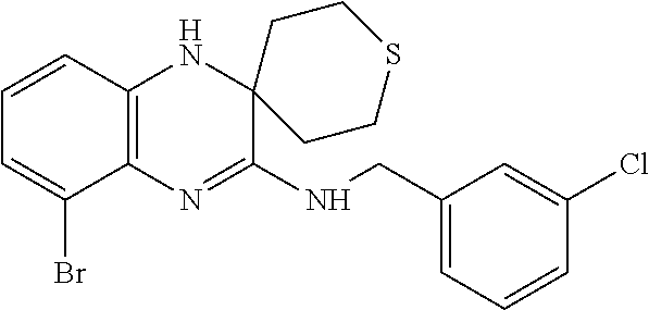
C12=C(N=C(NCC3=CC=CC(Cl)=C3)C3(N1)CCSCC3)C(Br)=CC=C2
